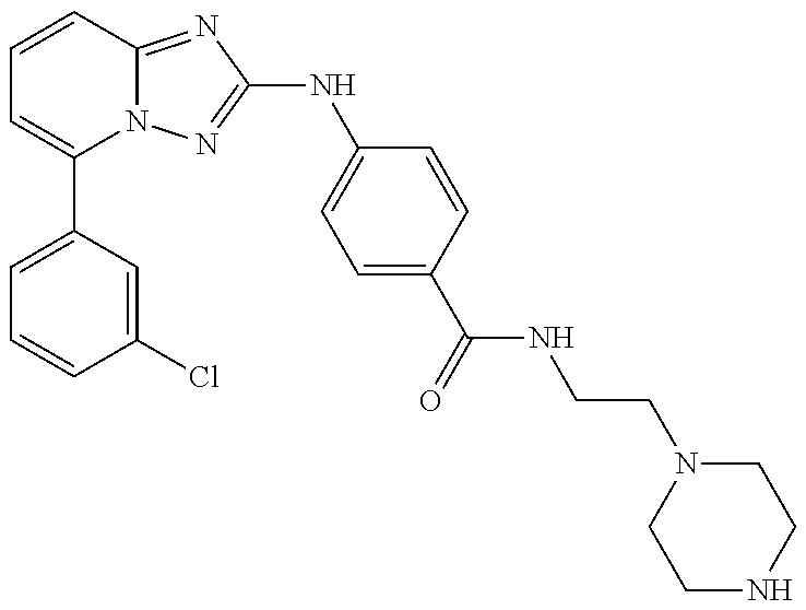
C1=C(C2=CC=CC3=NC(NC4=CC=C(C(=O)NCCN5CCNCC5)C=C4)=NN23)C=C(Cl)C=C1
